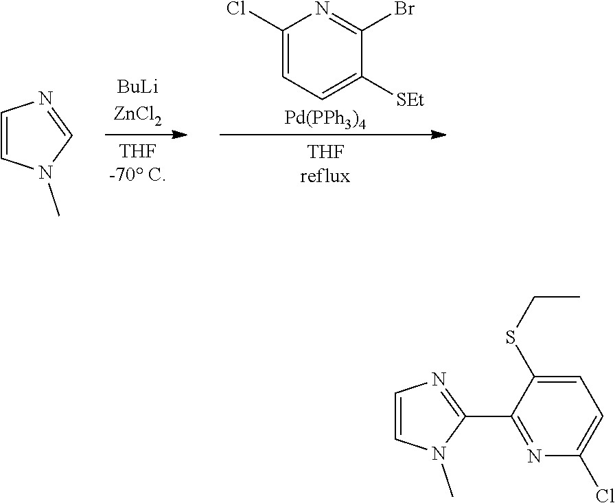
C1(Cl)=CC=C([SEt])C(Br)=N1.[Pd(PPh3)4].C1=CN(C)C=N1.C1=C(SCC)C(C2=NC=CN2C)=NC(Cl)=C1
